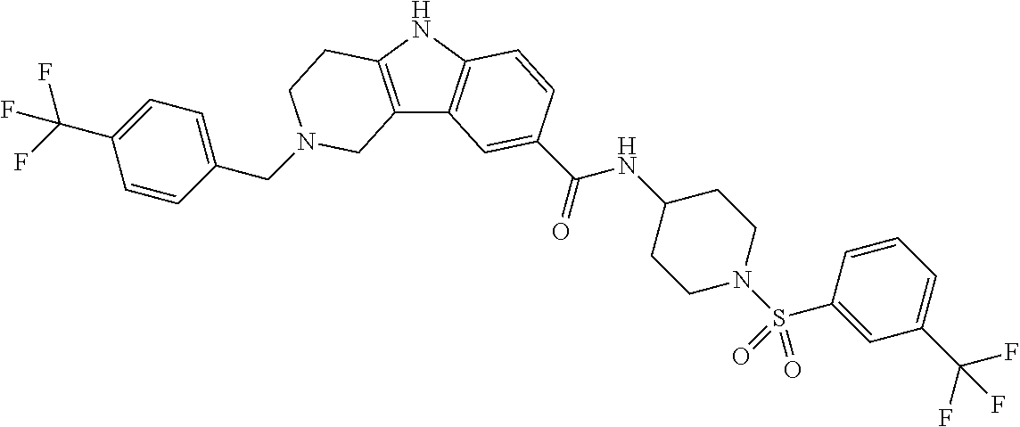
C1(CN2CCC3=C(C4=C(N3)C=CC(C(=O)NC3CCN(S(C5=CC(C(F)(F)F)=CC=C5)(=O)=O)CC3)=C4)C2)=CC=C(C(F)(F)F)C=C1
